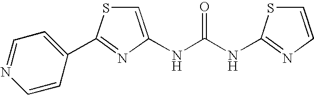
N(C(NC1=NC=CS1)=O)C1=CSC(C2=CC=NC=C2)=N1
